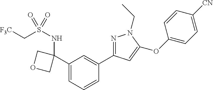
C1(C2(NS(C[F3C])(=O)=O)COC2)=CC=CC(C2=NN(CC)C(OC3=CC=C([CN])C=C3)=C2)=C1
